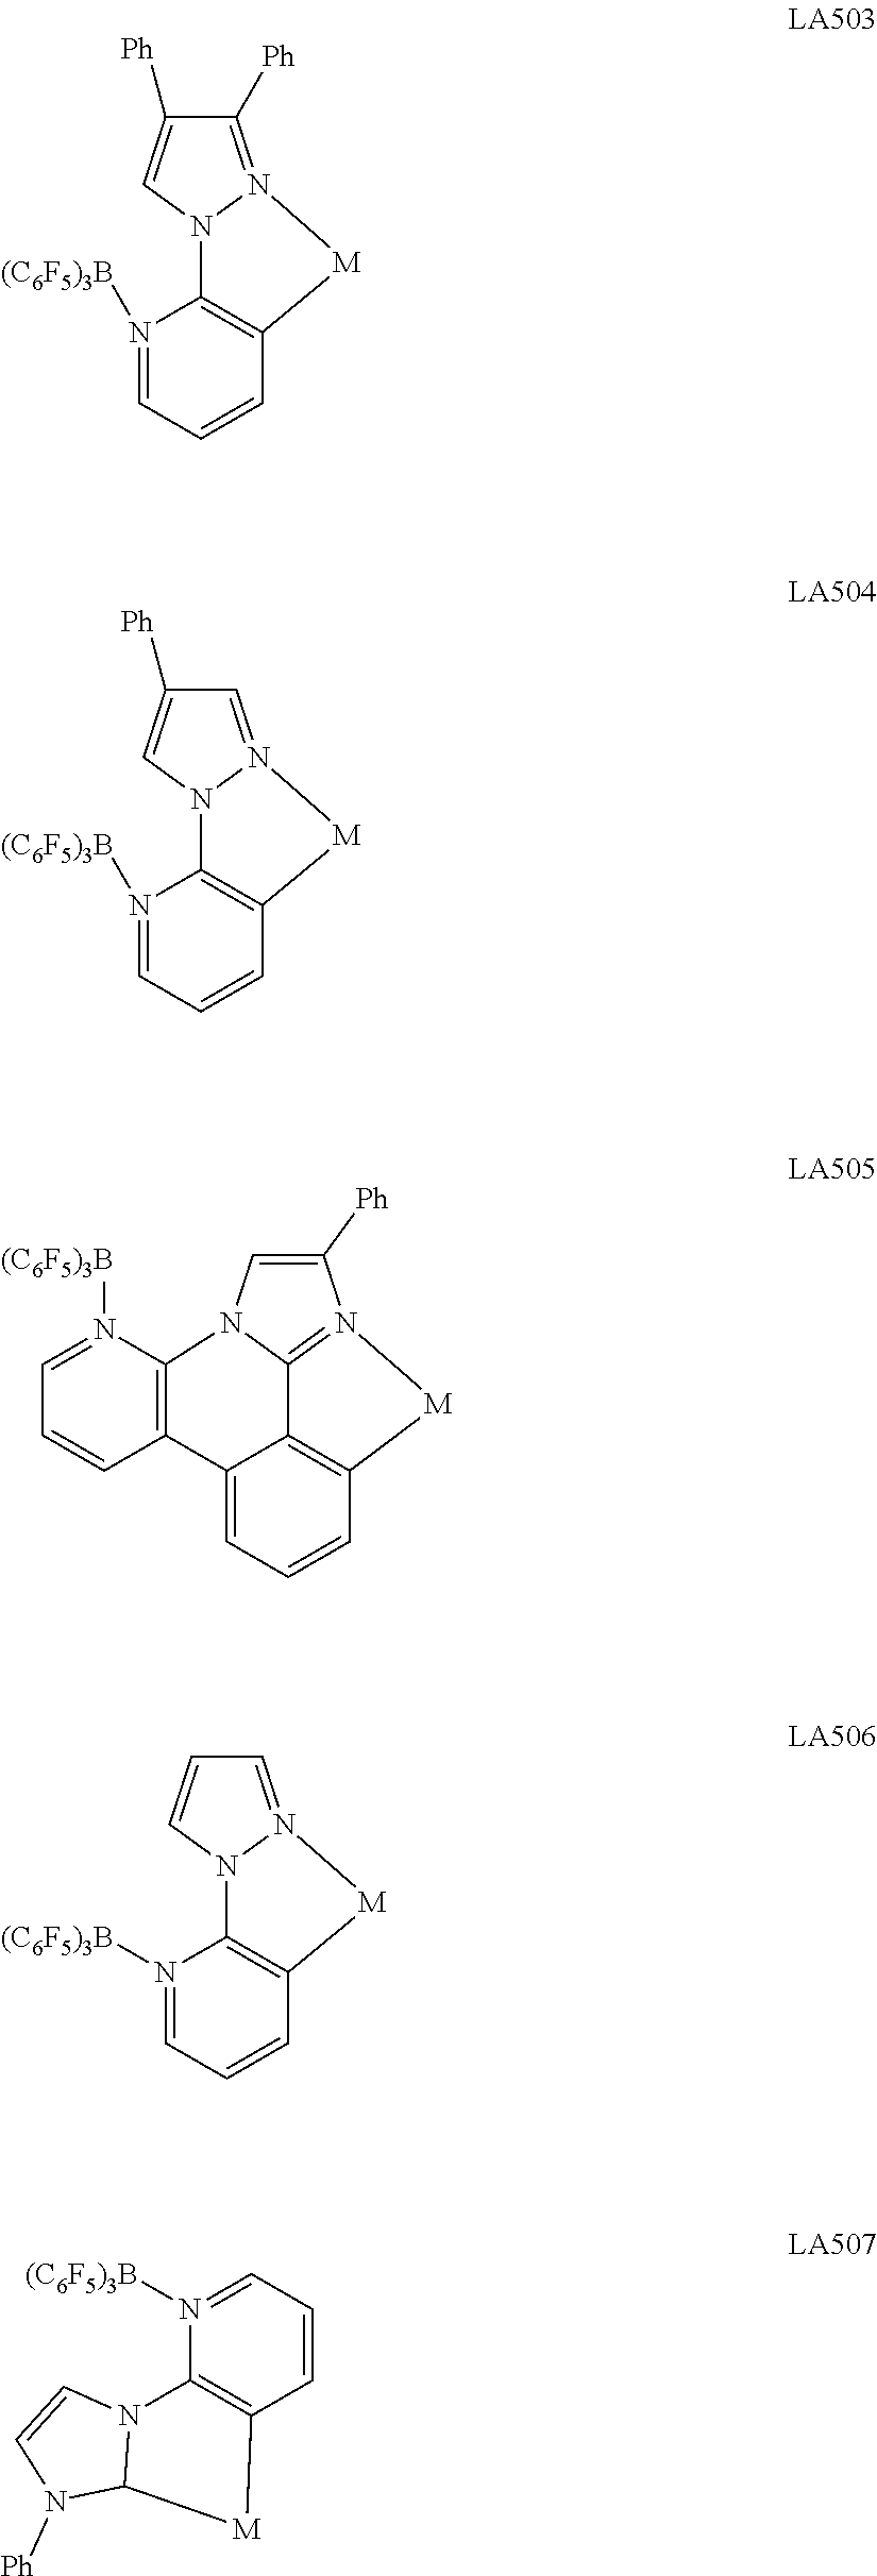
C1([Ph])=N2N(C=C1[Ph])C1=C(C=CC=N1[(C6F5)3B])[M]2.C1=N2N(C=C1)C1=C(C=CC=N1[(C6F5)3B])[M]2.C1=N2N(C=C1[Ph])C1=C(C=CC=N1[(C6F5)3B])[M]2.C1([Ph])=CN2C3=C(C=CC=N3[(C6F5)3B])C3=CC=CC4=C3C2=N1[M]4.C1=CC=N([(C6F5)3B])C2=C1[M]C1N2C=CN1[Ph]
